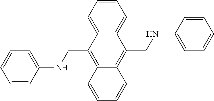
C1=C2C(=CC=C1)C(CNC1=CC=CC=C1)=C1C(=C2CNC2=CC=CC=C2)C=CC=C1
